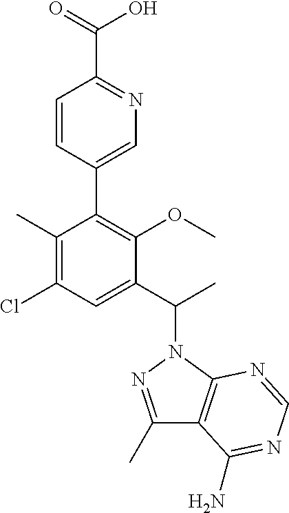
C1(C2=C(OC)C(C(C)N3N=C(C)C4=C3N=CN=C4N)=CC(Cl)=C2C)=CN=C(C(=O)O)C=C1
